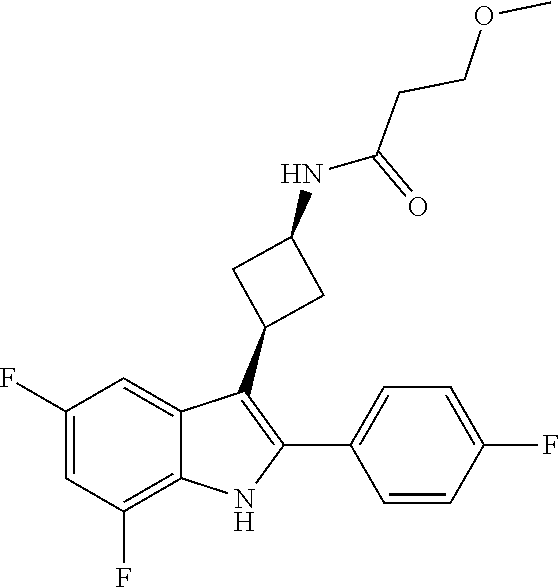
C(C(NC1CC(C2=C(C3=CC=C(F)C=C3)NC3=C(F)C=C(F)C=C23)C1)=O)COC
